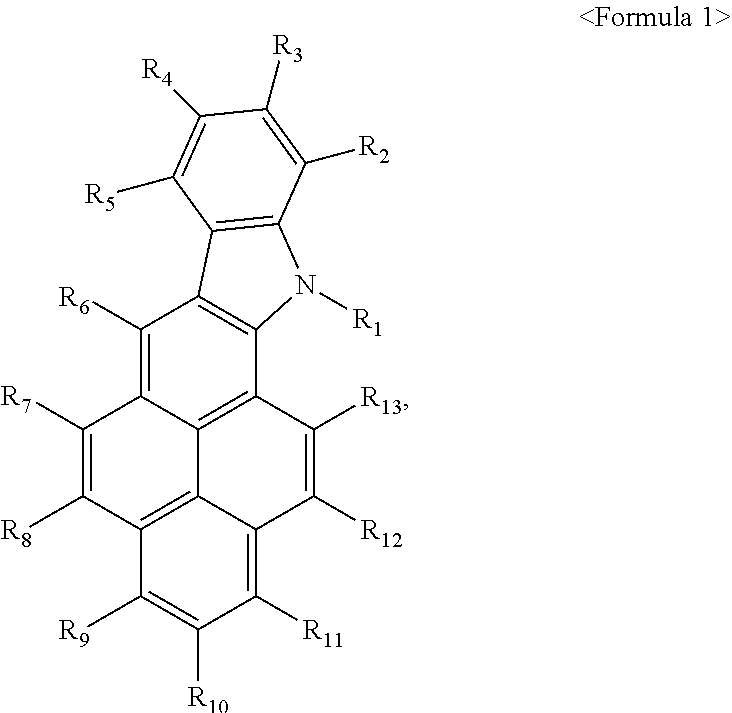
C1([R7])=C([R8])C2=C3C4=C(C5=C(C([R6])=C14)C1=C(N5[R1])C([R2])=C([R3])C([R4])=C1[R5])C([R13])=C([R12])C3=C([R11])C([R10])=C2[R9]
